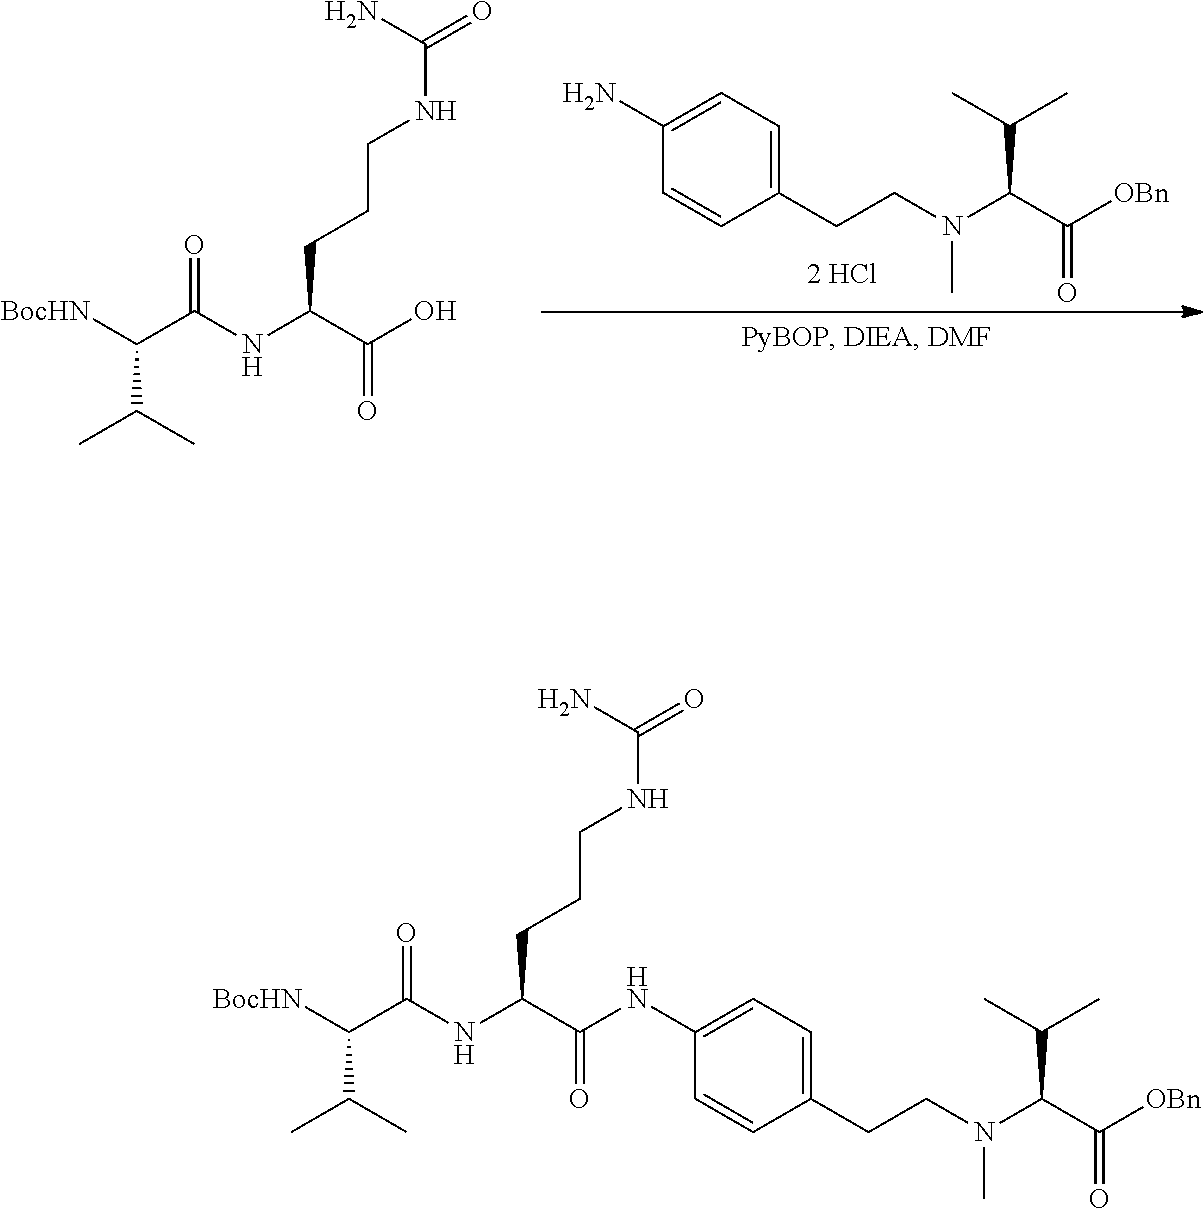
[BocHN]C(C(NC(C(=O)O)CCCNC(=O)N)=O)C(C)C.C1(N)=CC=C(CCN(C(C([OBn])=O)C(C)C)C)C=C1.[BocHN]C(C(NC(C(NC1=CC=C(CCN(C(C([OBn])=O)C(C)C)C)C=C1)=O)CCCNC(=O)N)=O)C(C)C
